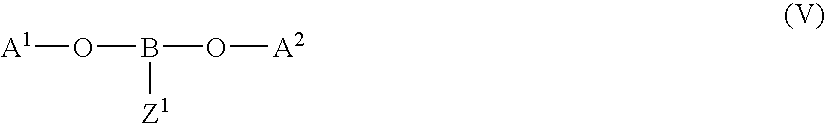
[A1]OB(O[A2])[Z1]
